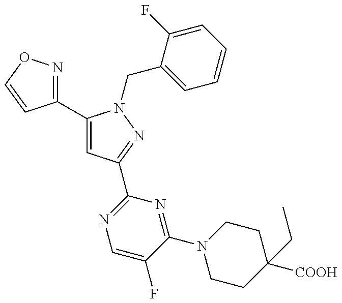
C1(C2=CC(C3=NC=C(F)C(N4CCC([COOH])(CC)CC4)=N3)=NN2CC2=CC=CC=C2F)=NOC=C1
